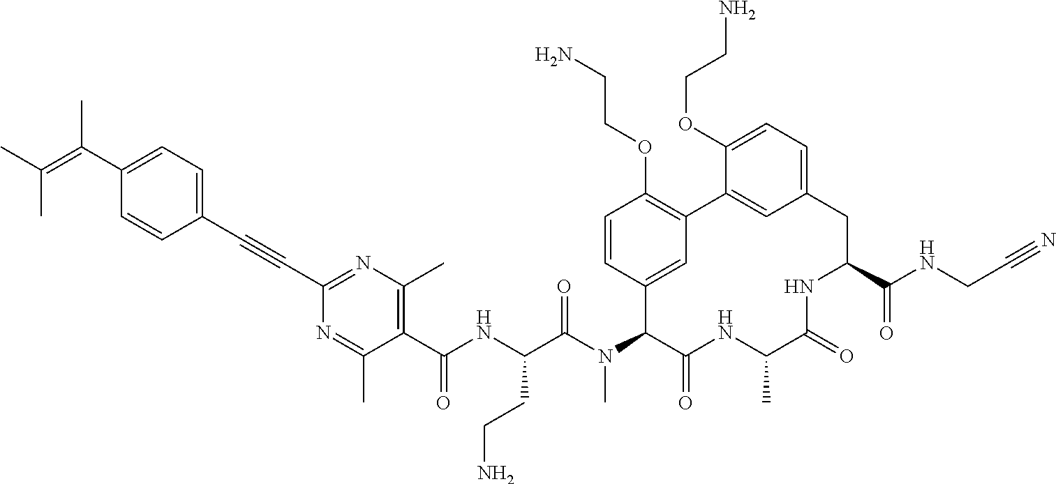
C1(C(NC(C(N(C2C(=O)NC(C)C(=O)NC(C(NCC#N)=O)CC3=CC=C(OCCN)C(=C3)C3=C(OCCN)C=CC2=C3)C)=O)CCN)=O)=C(C)N=C(C#CC2=CC=C(C(=C(C)C)C)C=C2)N=C1C
